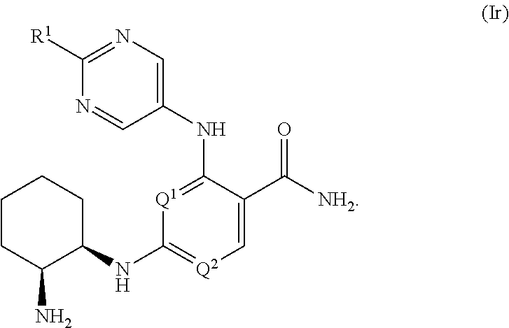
N1=CC(NC2=[Q1]C(NC3CCCCC3N)=[Q2]C=C2C([NH2])=O)=CN=C1[R1]
